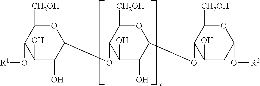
C1(O)C(O)C(OC2C(O)C(O)C(OC3C(O)CC(O[R2])OC3[CH2OH])OC2[CH2OH])OC([CH2OH])C1O[R1]
